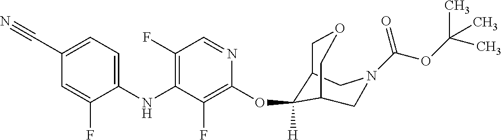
C1(NC2=C(F)C=NC(OC3([H])C4COCC3CN(C(OC(C)(C)C)=O)C4)=C2F)=CC=C(C#N)C=C1F
